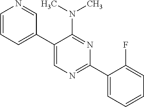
C1(C2=CN=C(C3=CC=CC=C3F)N=C2N(C)C)=CC=CN=C1
